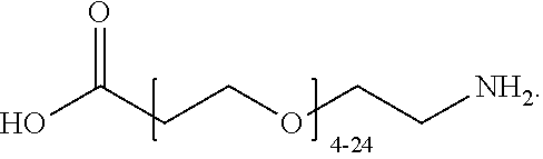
OC(CCOCC[NH2])=O
